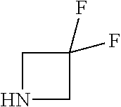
C1(F)(F)CNC1
